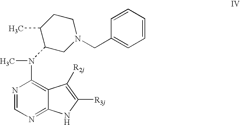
N1=CN=C2C(=C1N(C)C1CN(CC3=CC=CC=C3)CCC1C)C([R2j])=C([R3j])N2
